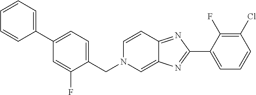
C1(C2=NC3=CN(CC4=CC=C(C5=CC=CC=C5)C=C4F)C=CC3=N2)=CC=CC(Cl)=C1F
